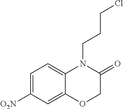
C1=C([O2N])C=C2C(=C1)N(CCCCl)C(=O)CO2
